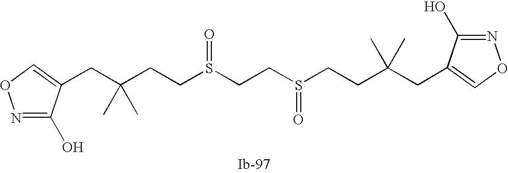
S(=O)(CCC(CC1=CON=C1O)(C)C)CCS(CCC(CC1=CON=C1O)(C)C)=O
